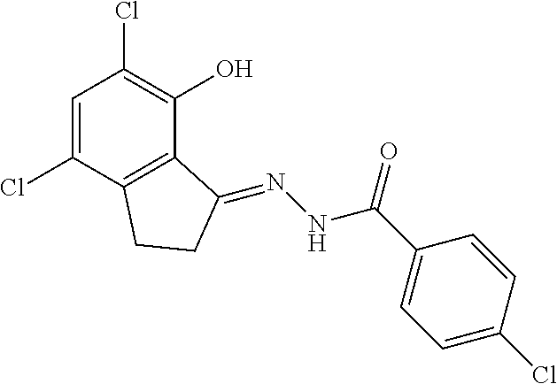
C1=C(Cl)C2=C(C(O)=C1Cl)C(=NNC(C1=CC=C(Cl)C=C1)=O)CC2
